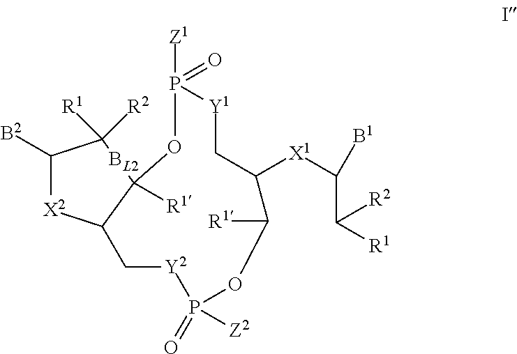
[B2]C1[X2]C2C[Y2]P(=O)([Z2])OC([R1])C([X1]C([B1])C([R1])[R2])C[Y1]P([Z1])(=O)OC2([R1])[BL2]C1([R1])[R2]
